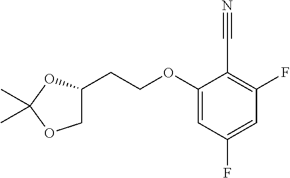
C1C(CCOC2=CC(F)=CC(F)=C2C#N)OC(C)(C)O1
